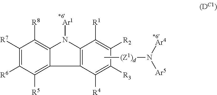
C1([R7])=C([R6])C([R5])=C2C(=C1[R8])N([Ar1])C1=C2C([R4])=C([R3])C([R2])=C1[R1].[(Z1)d](N([Ar4])[Ar5])C
